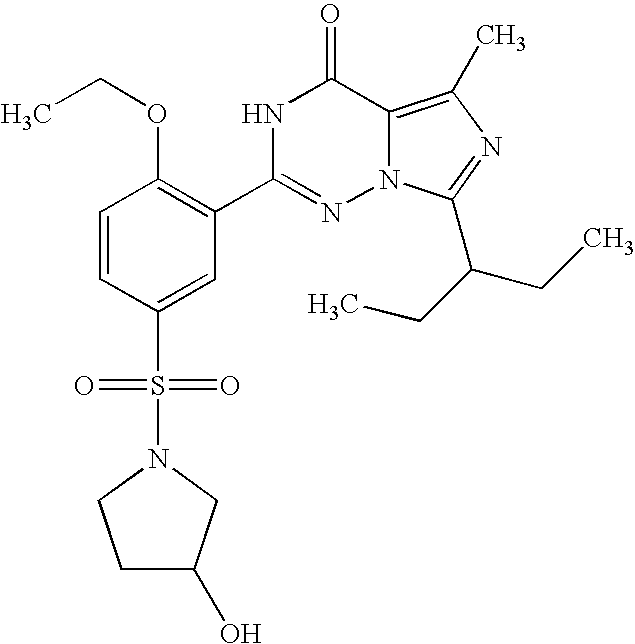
C1=CC(S(=O)(=O)N2CC(O)CC2)=CC(C2=NN3C(=C(C)N=C3C(CC)CC)C(=O)N2)=C1OCC
